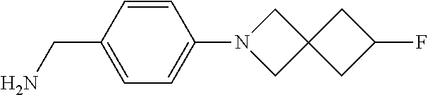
C1=C(CN)C=CC(N2CC3(C2)CC(F)C3)=C1
